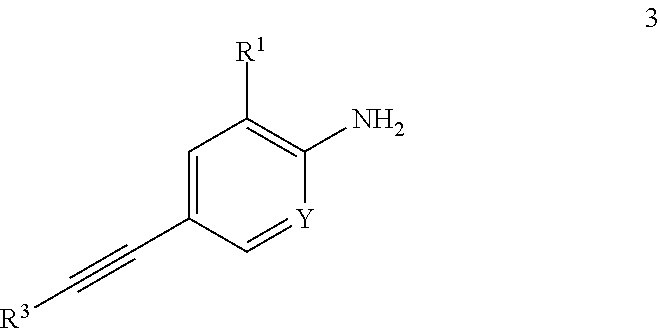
C1(C#C[R3])=CC([R1])=C(N)[Y]=C1
